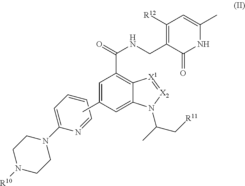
[R10]N1CCN(C2=CC=CC=N2)CC1.C1=C(C)C=C2C(=C1C(NCC1=C([R12])C=C(C)NC1=O)=O)[X1]=[X2]N2C(C[R11])C
